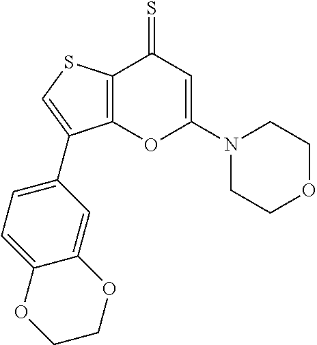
C12=C(SC=C1C1=CC=C3C(=C1)OCCO3)C(=S)C=C(N1CCOCC1)O2
